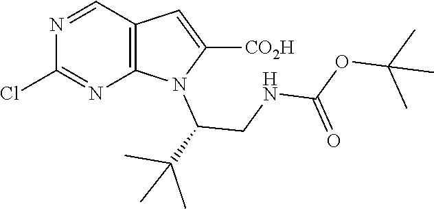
N1=CC2=C(N=C1Cl)N(C(CNC(OC(C)(C)C)=O)C(C)(C)C)C([CO2H])=C2
